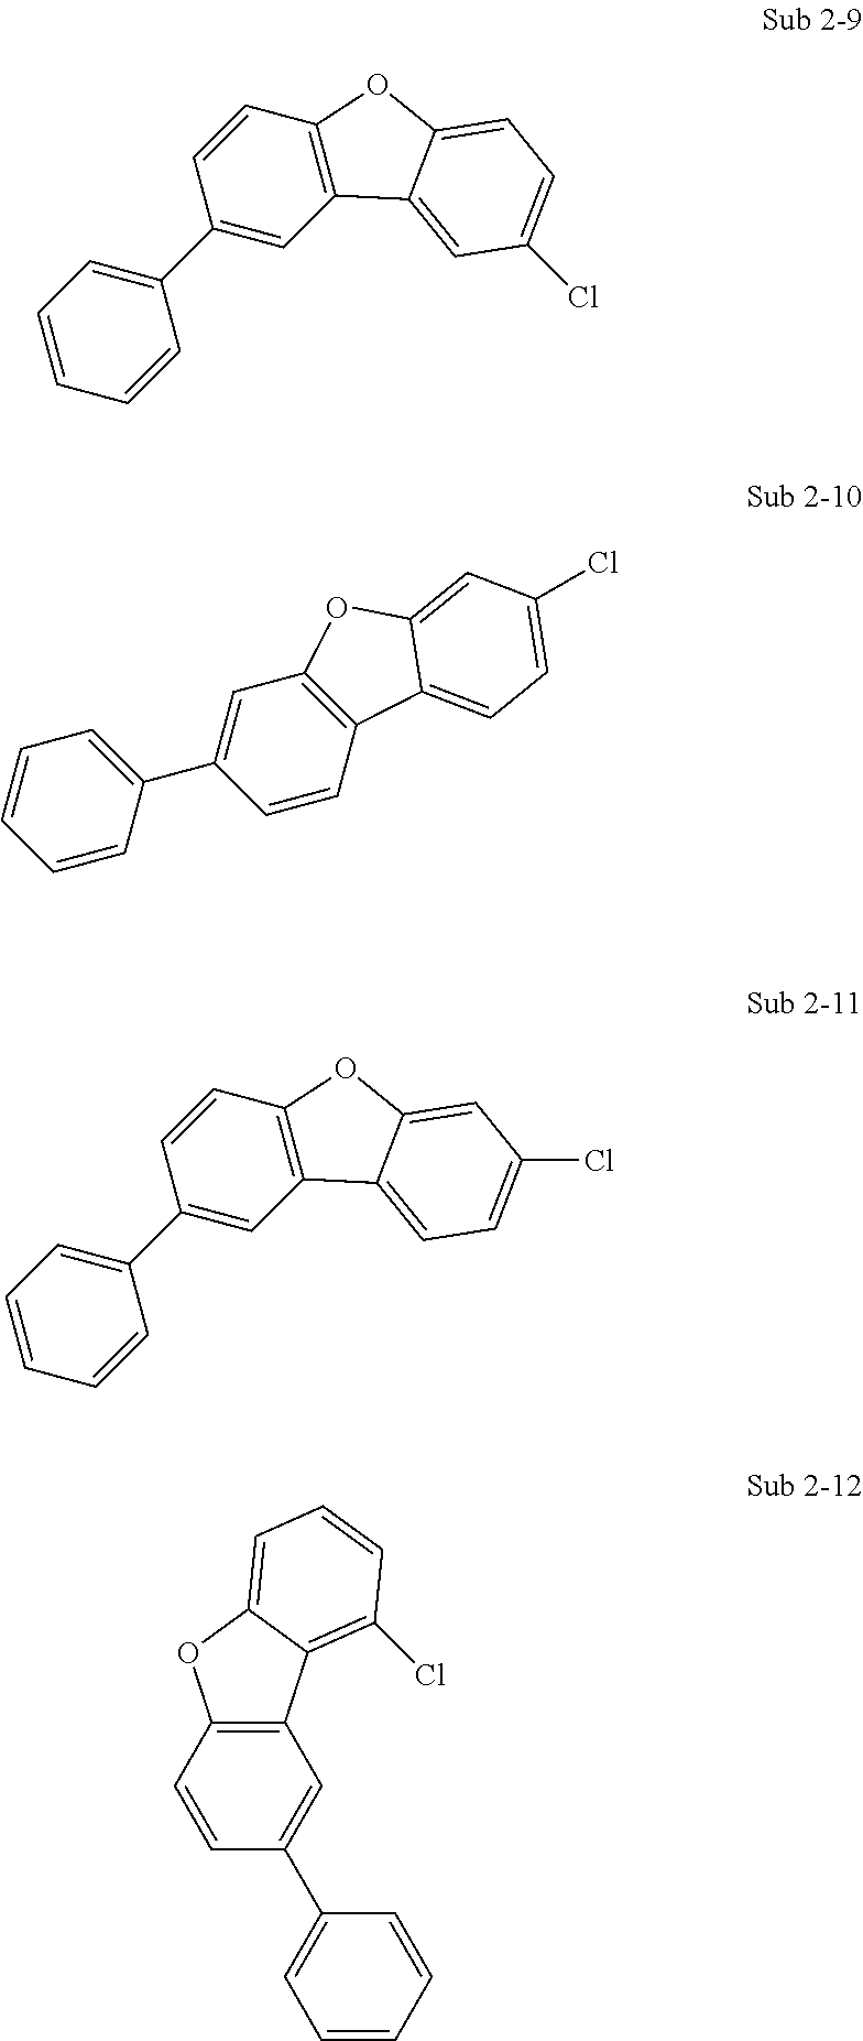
C1=CC2=C(C=C1C1=CC=CC=C1)OC1=CC(Cl)=CC=C21.C1(C2=CC=CC=C2)=CC2=C(C=C1)OC1=CC=C(Cl)C=C21.C1(C2=CC=CC=C2)=CC2=C(C=C1)OC1=CC(Cl)=CC=C21.C12=C(C=CC(C3=CC=CC=C3)=C1)OC1=CC=CC(Cl)=C21
